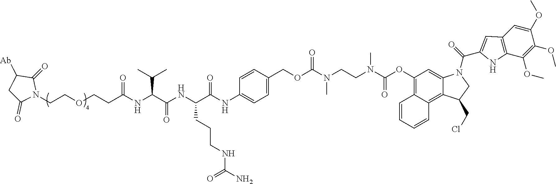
C1C(=O)N(CCOCCC(NC(C(NC(C(NC2=CC=C(COC(N(CCN(C(OC3=C4C(=C5C(=C3)N(C(C3=CC6=C(N3)C(OC)=C(OC)C(OC)=C6)=O)CC5CCl)C=CC=C4)=O)C)C)=O)C=C2)=O)CCCNC(N)=O)=O)C(C)C)=O)C(=O)C1[Ab]
